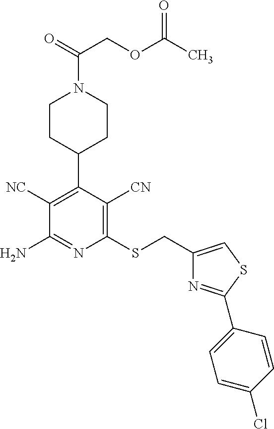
O=C(COC(C)=O)N1CCC(C2=C([NC])C(N)=NC(SCC3=CSC(C4=CC=C(Cl)C=C4)=N3)=C2[CN])CC1
